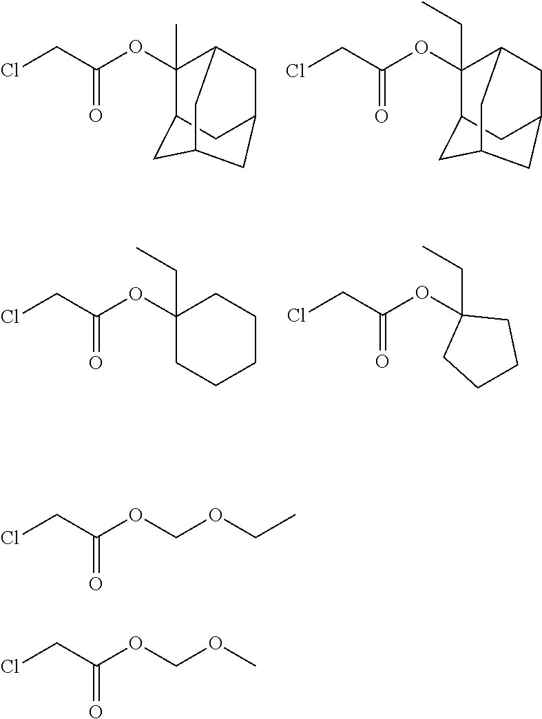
ClCC(OC1(C)C2CC3CC1CC(C2)C3)=O.ClCC(OC1(CC)C2CC3CC1CC(C2)C3)=O.ClCC(OC1(CC)CCCCC1)=O.ClCC(OC1(CC)CCCC1)=O.ClCC(OCOCC)=O.ClCC(OCOC)=O
